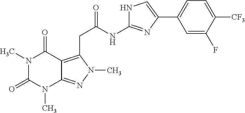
N1(C)C(=O)N(C)C2=NN(C)C(CC(=O)NC3=NC(C4=CC=C([CF3])C(F)=C4)=CN3)=C2C1=O
